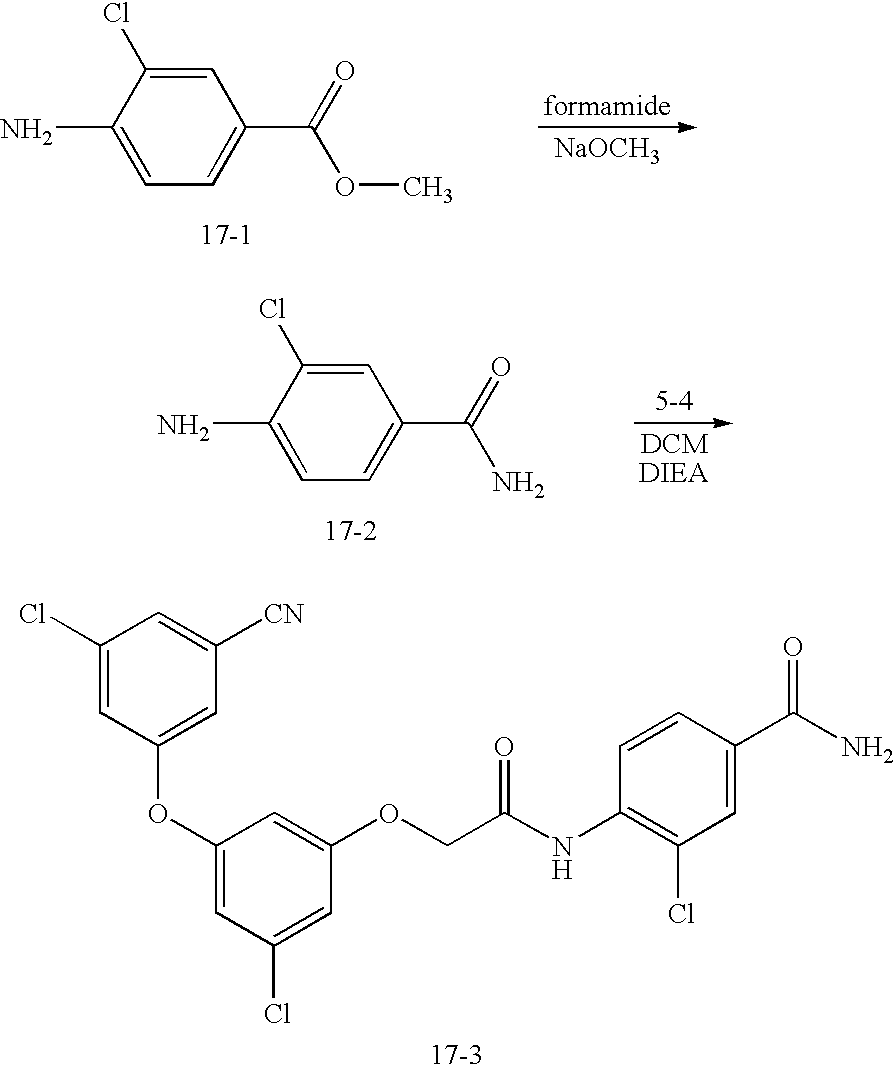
C1=C(Cl)C(N)=CC=C1C(=O)OC.[NaOCH3].C1=C(Cl)C(N)=CC=C1C(=O)N.[DCMDIEA].C1(Cl)=CC(OC2=CC(Cl)=CC(OCC(NC3=C(Cl)C=C(C(N)=O)C=C3)=O)=C2)=CC([CN])=C1.[17-3]
